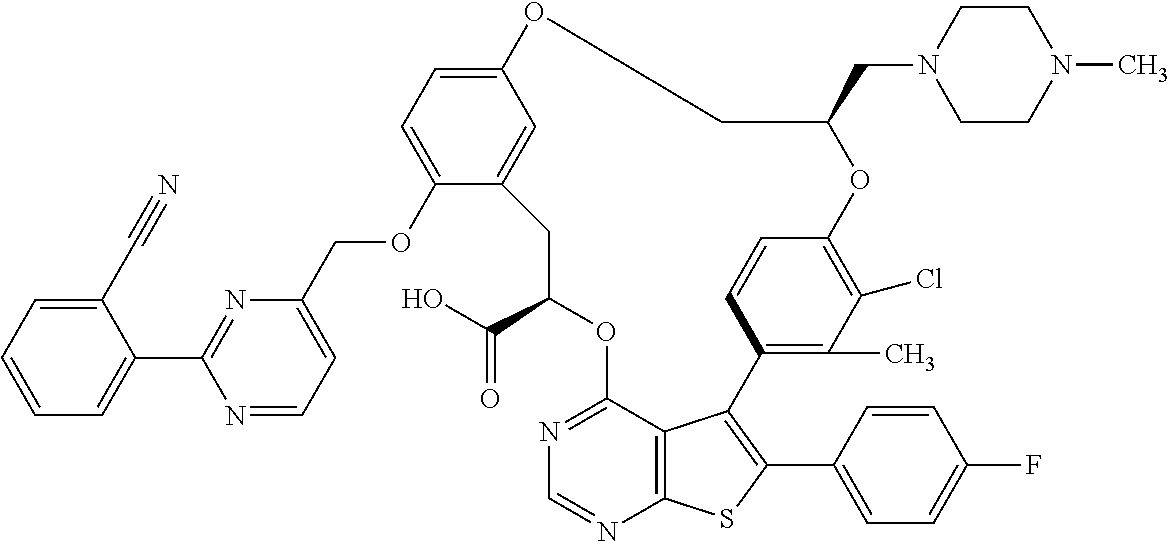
C12=C3SC(C4=CC=C(F)C=C4)=C1C1=C(C)C(Cl)=C(C=C1)OC(CN1CCN(C)CC1)COC1=CC=C(OCC4=CC=NC(C5=CC=CC=C5C#N)=N4)C(=C1)CC(C(O)=O)OC2=NC=N3
